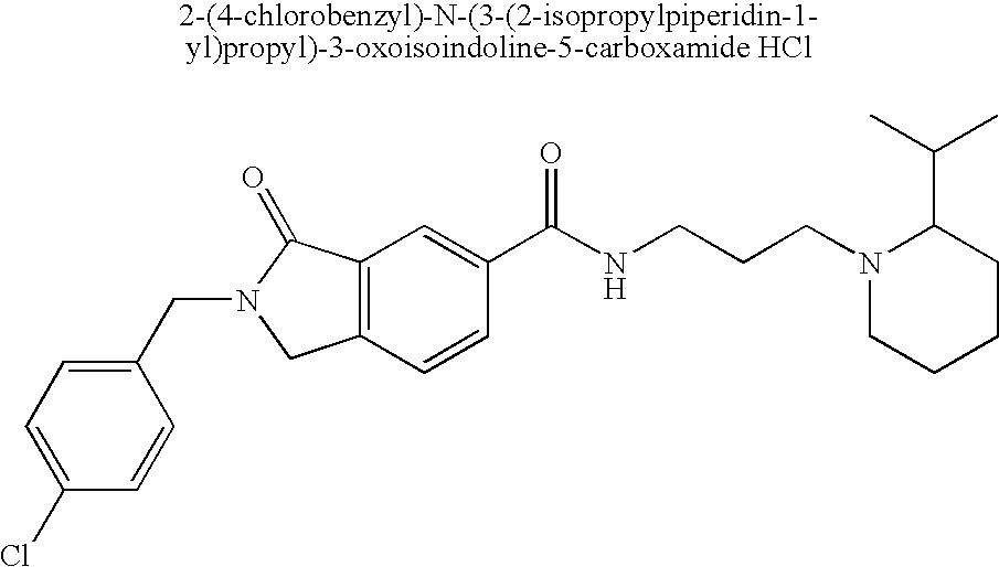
C1(Cl)=CC=C(CN2CC3=C(C2=O)C=C(C(NCCCN2CCCCC2C(C)C)=O)C=C3)C=C1
